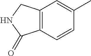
C1(C)=CC2=C(C=C1)C(=O)NC2
